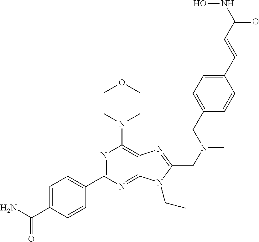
C1CN(C2=C3C(=NC(C4=CC=C(C(N)=O)C=C4)=N2)N(CC)C(CN(C)CC2=CC=C(C=CC(NO)=O)C=C2)=N3)CCO1
